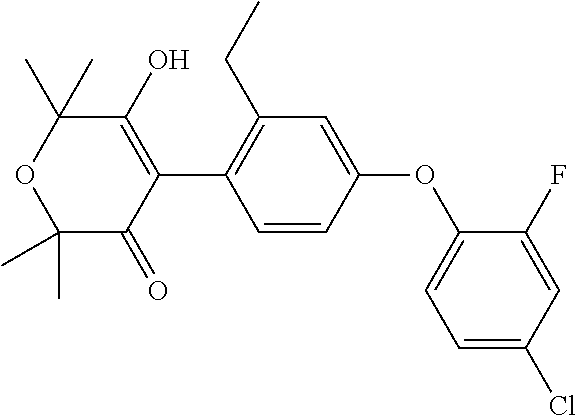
C1=CC(OC2=CC=C(Cl)C=C2F)=CC(CC)=C1C1=C(O)C(C)(C)OC(C)(C)C1=O
